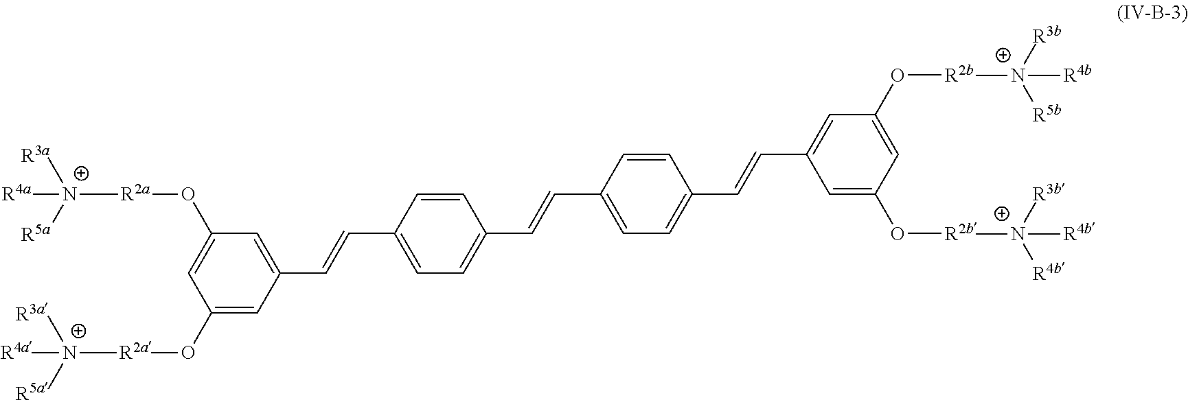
C1(O[R2a][N+]([R3a])([R5a])[R4a])=CC(C=CC2=CC=C(C=CC3=CC=C(C=CC4=CC(O[R2b][N+]([R3b])([R5b])[R4b])=CC(O[R2b][N+]([R3b])([R4b])[R4b])=C4)C=C3)C=C2)=CC(O[R2a][N+]([R3a])([R5a])[R4a])=C1
